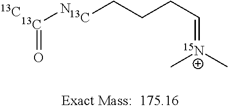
[13C](N)=O.[13C].[13C]CCCC=[15N+](C)C
